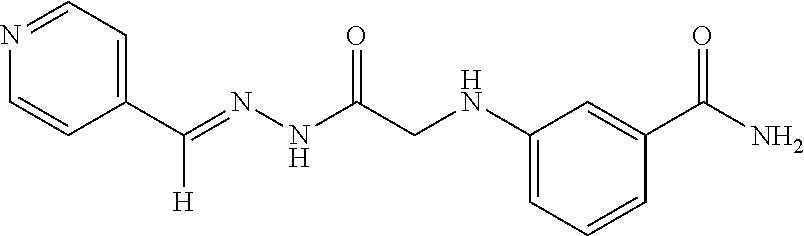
C1(NCC(NN=C(C2=CC=NC=C2)[H])=O)=CC=CC(C(N)=O)=C1
